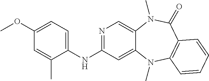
N1=C(NC2=CC=C(OC)C=C2C)C=C2C(=C1)N(C)C(=O)C1=C(N2C)C=CC=C1
